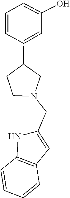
C1(CN2CC(C3=CC(O)=CC=C3)CC2)=CC2=C(N1)C=CC=C2
